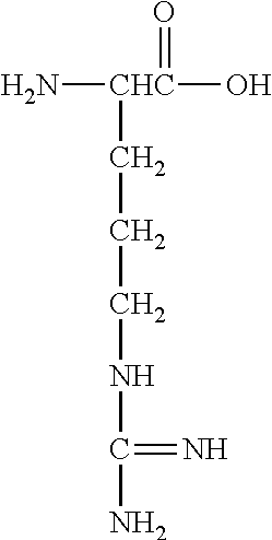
N[CHC](O)(=O)CCCNC(=N)N
